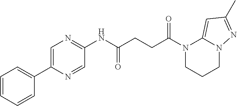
N1(C(=O)CCC(=O)NC2=NC=C(C3=CC=CC=C3)N=C2)CCCN2C1=CC(C)=N2
